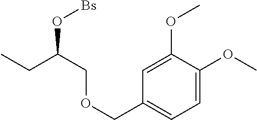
C1=C(OC)C(OC)=CC(COCC(O[Bs])CC)=C1
